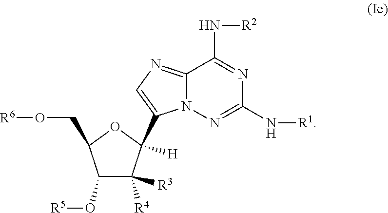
C12=NC=C(C3([H])C([R3])([R4])C(O[R5])C(CO[R6])O3)N1N=C(N[R1])N=C2N[R2]
